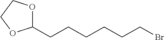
C1(CCCCCCBr)OCCO1
